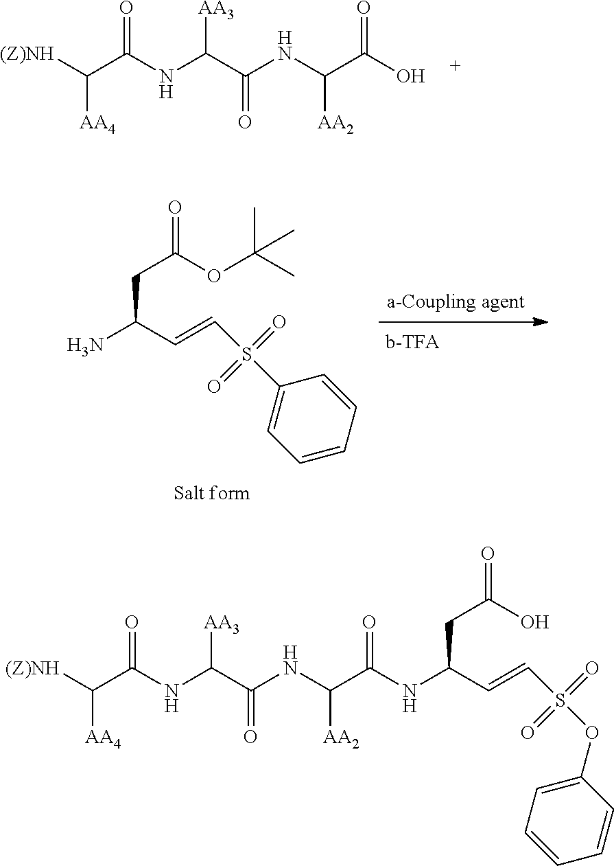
[(Z)NH]C(C(NC(C(NC(C(O)=O)[AA2])=O)[AA3])=O)[AA4].NC(C=CS(C1=CC=CC=C1)(=O)=O)CC(=O)OC(C)(C)C.[(Z)NH]C(C(NC(C(NC(C(=O)NC(C=CS(OC1=CC=CC=C1)(=O)=O)CC(=O)O)[AA2])=O)[AA3])=O)[AA4]
